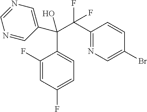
C1(C(C(C2=NC=C(Br)C=C2)(F)F)(O)C2=CC=C(F)C=C2F)=CN=CN=C1
